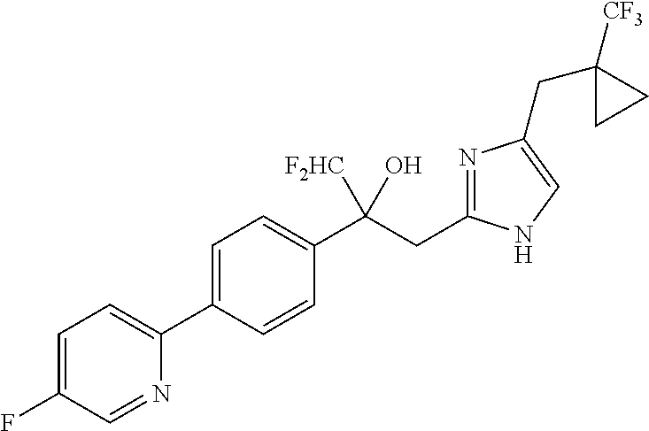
C1=C(C2=CC=C(F)C=N2)C=CC(C(CC2=NC(CC3([CF3])CC3)=CN2)(O)[F2HC])=C1
